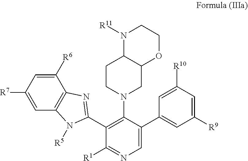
C1([R6])=CC([R7])=CC2=C1N=C(C1=C(N3CC4C(CC3)N([R11])CCO4)C(C3=CC([R9])=CC([R10])=C3)=CN=C1[R1])N2[R5]
